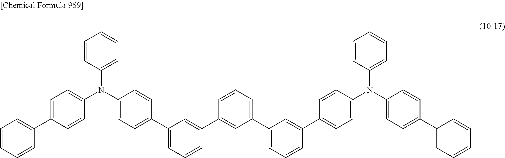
C1=CC=CC(C2=CC=C(N(C3=CC=C(C4=CC=CC(C5=CC(C6=CC=CC(C7=CC=C(N(C8=CC=CC=C8)C8=CC=C(C9=CC=CC=C9)C=C8)C=C7)=C6)=CC=C5)=C4)C=C3)C3=CC=CC=C3)C=C2)=C1
